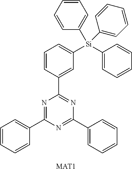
N1=C(C2=CC=CC=C2)N=C(C2=CC=CC=C2)N=C1C1=CC([Si](C2=CC=CC=C2)(C2=CC=CC=C2)C2=CC=CC=C2)=CC=C1.[MAT1]
